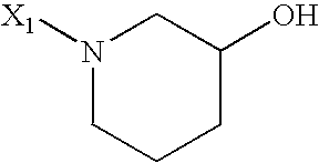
[X1]N1CC(O)CCC1
